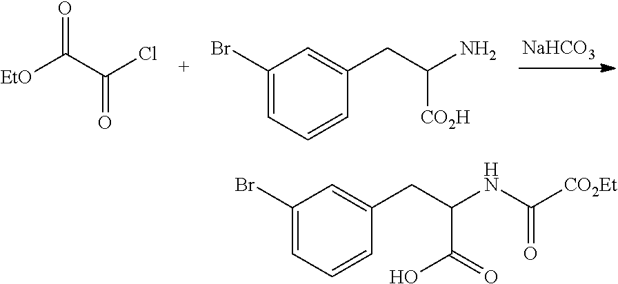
[NaHCO3].C(=O)(Cl)C(=O)[EtO].C1(Br)=CC=CC(CC([CO2H])N)=C1.C1(Br)=CC=CC(CC(NC([CO2Et])=O)C(O)=O)=C1
